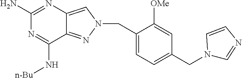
N1=C(N)N=C(N[n-Bu])C2=NN(CC3=CC=C(CN4C=NC=C4)C=C3[OMe])C=C12
